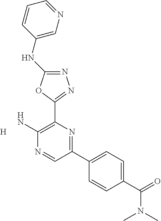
N1=C(NC2=CN=CC=C2)OC(C2=C(N)N=CC(C3=CC=C(C(=O)N(C)C)C=C3)=N2)=N1.[H]
